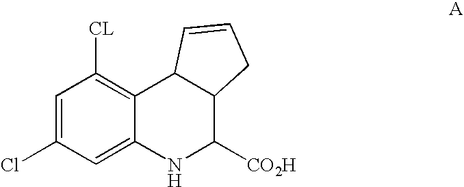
C1=C(Cl)C=C2C(=C1[CL])C1C(C([CO2H])N2)CC=C1
